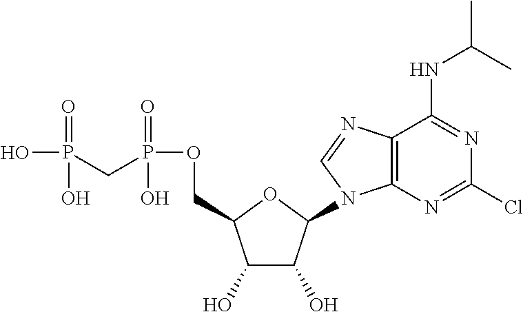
C1(O)C(O)C(N2C3=C(C(NC(C)C)=NC(Cl)=N3)N=C2)OC1COP(=O)(O)CP(=O)(O)O
